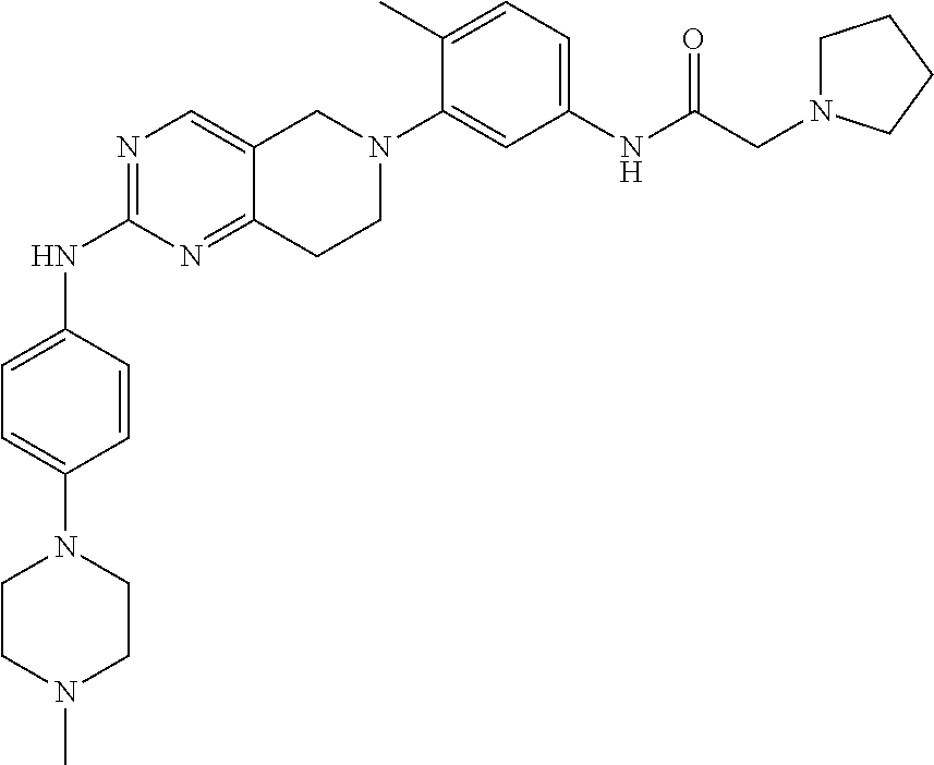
N1=C(NC2=CC=C(N3CCN(C)CC3)C=C2)N=C2C(=C1)CN(C1=CC(NC(CN3CCCC3)=O)=CC=C1C)CC2
